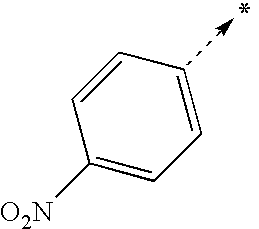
C1([O2N])=CC=CC=C1
